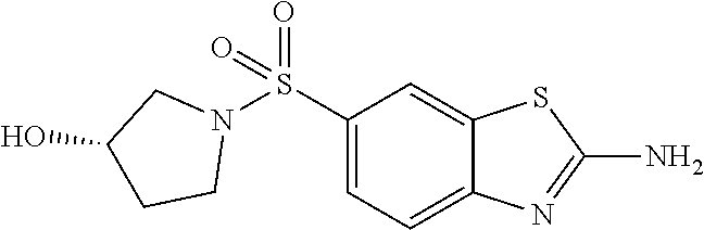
C1(S(N2CC(O)CC2)(=O)=O)=CC=C2C(=C1)SC(N)=N2
